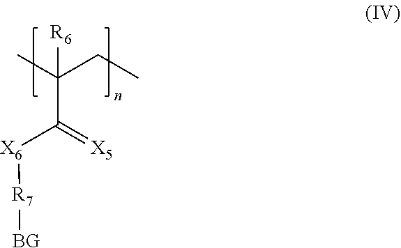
CC(CC)(C(=[X5])[X6][R7][BG])[R6]
